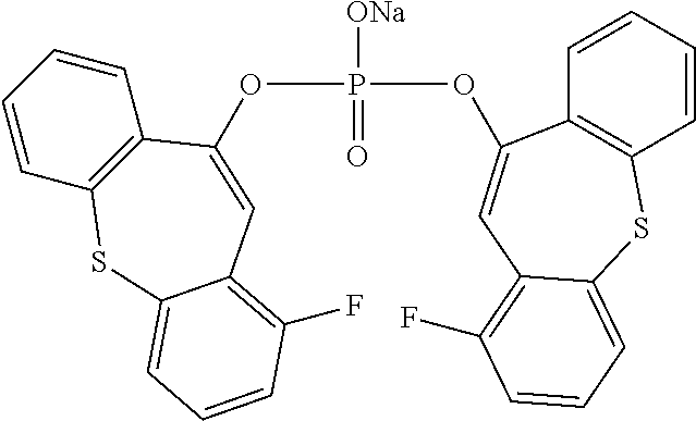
P([ONa])(=O)(OC1=CC2=C(F)C=CC=C2SC2=C1C=CC=C2)OC1=CC2=C(F)C=CC=C2SC2=C1C=CC=C2
